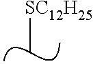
C[SC12H25]
